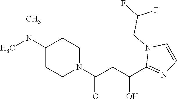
C1(N(C)C)CCN(C(CC(C2=NC=CN2CC(F)F)O)=O)CC1
